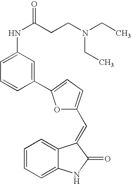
C1=CC=C2C(=C1)C(=CC1=CC=C(C3=CC(NC(=O)CCN(CC)CC)=CC=C3)O1)C(=O)N2
